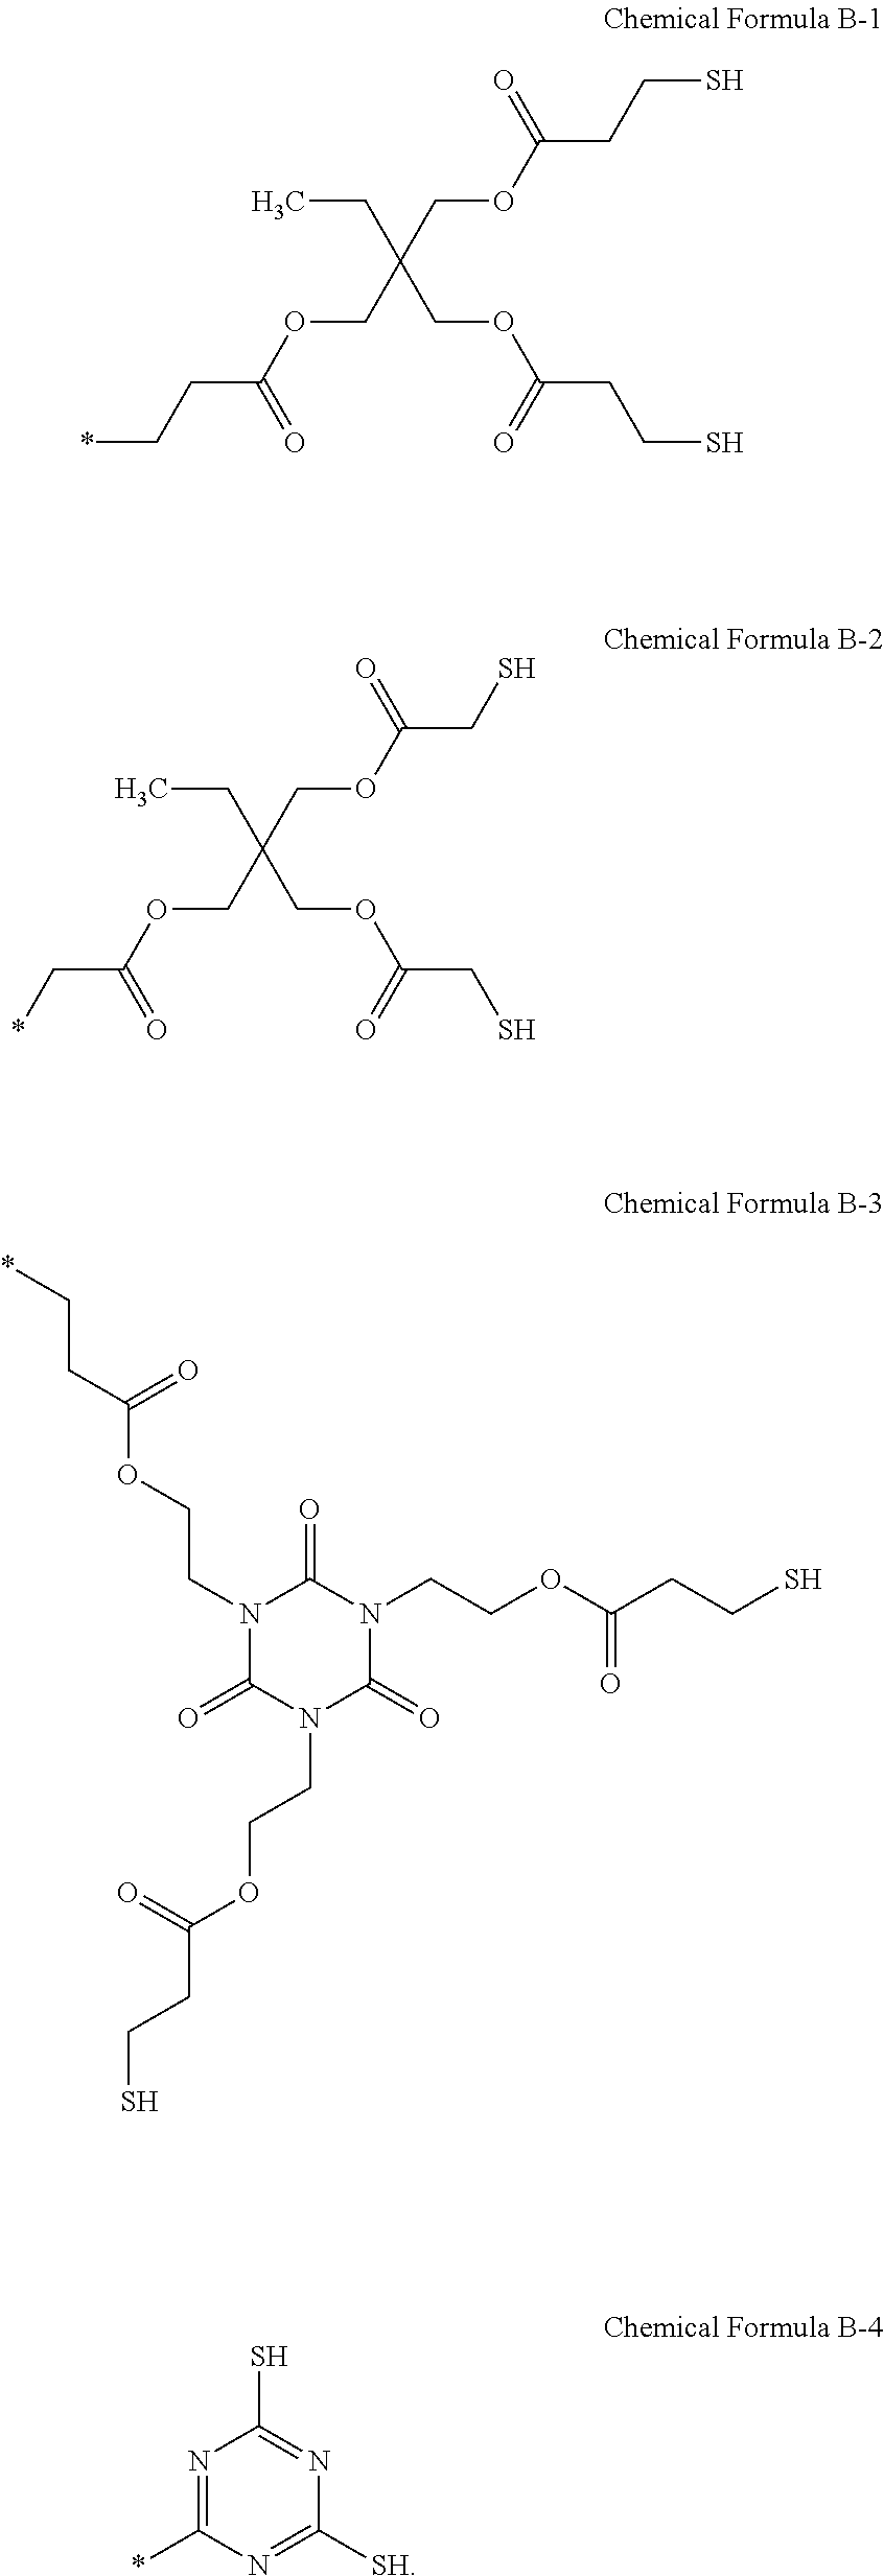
O(CC(CC)(COC(CCS)=O)COC(CCS)=O)C(CC*)=O.O(CC(CC)(COC(CS)=O)COC(CS)=O)C(C*)=O.N1(CCOC(=O)CC*)C(=O)N(CCOC(CCS)=O)C(=O)N(CCOC(CCS)=O)C1=O.N1=C(*)N=C([SH])N=C1S
